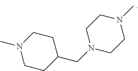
C1CC(CN2CCN(C)CC2)CCN1C
